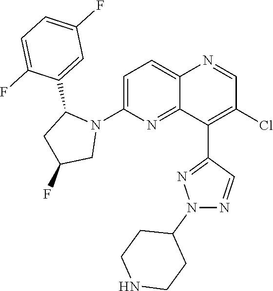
C1=C(N2C(C3=CC(F)=CC=C3F)CC(F)C2)N=C2C(=C1)N=CC(Cl)=C2C1=NN(C2CCNCC2)N=C1
